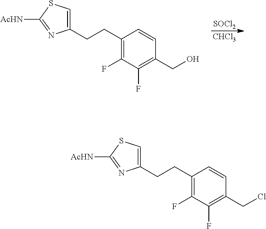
C1(CCC2=C(F)C(F)=C(CO)C=C2)=CSC([AcHN])=N1.[SOCl2].[CHCl3].C1(CCC2=C(F)C(F)=C(CCl)C=C2)=CSC([AcHN])=N1
